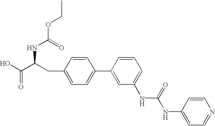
O(C(=O)NC(C(O)=O)CC1=CC=C(C2=CC(NC(NC3=CC=NC=C3)=O)=CC=C2)C=C1)CC
